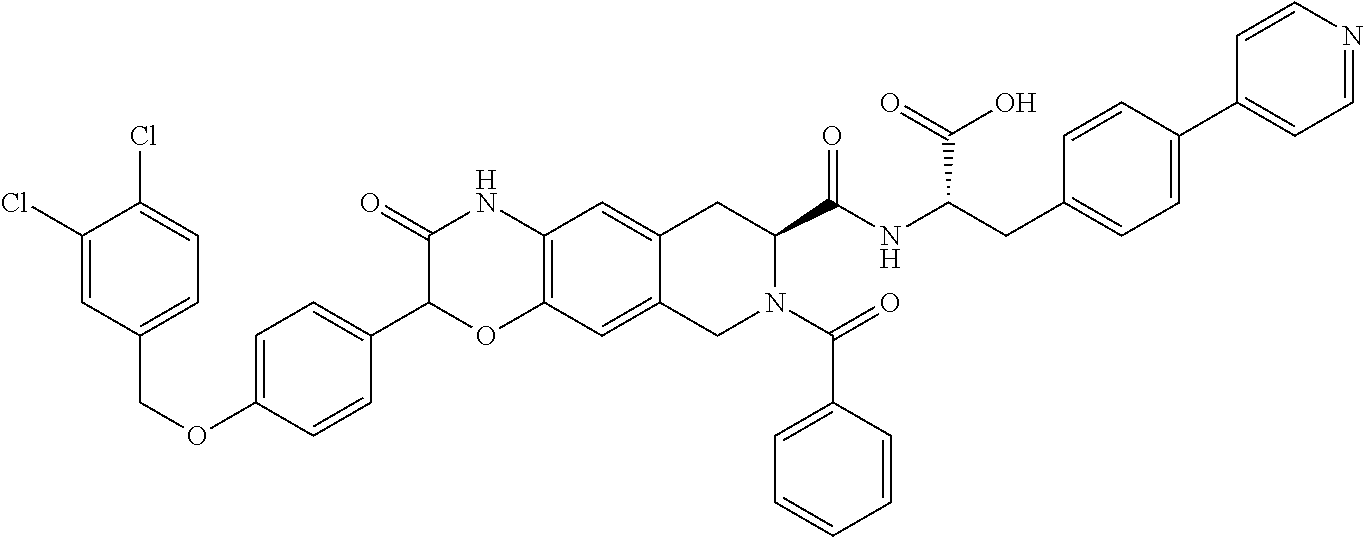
C1(Cl)=CC(COC2=CC=C(C3OC4=C(NC3=O)C=C3C(=C4)CN(C(C4=CC=CC=C4)=O)C(C(NC(C(=O)O)CC4=CC=C(C5=CC=NC=C5)C=C4)=O)C3)C=C2)=CC=C1Cl
